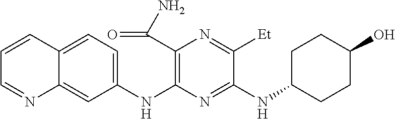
C1(NC2=C(C(N)=O)N=C([Et])C(NC3CCC(O)CC3)=N2)=CC=C2C(=C1)N=CC=C2
